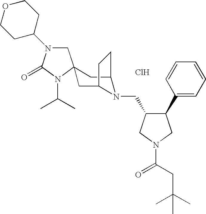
Cl.C1N(C2CCOCC2)C(=O)N(C(C)C)C12CC1N(CC3C(C4=CC=CC=C4)CN(C(CC(C)(C)C)=O)C3)C(C2)CC1
